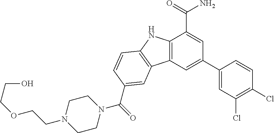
C12=C(C=C(C3=CC(Cl)=C(Cl)C=C3)C=C1C(=O)N)C1=C(N2)C=CC(C(N2CCN(CCOCCO)CC2)=O)=C1
